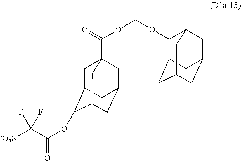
C1C2C(OC(=O)C([-O3S])(F)F)C3CC(CC1(C(OCOC1C4CC5CC(CC1C5)C4)=O)C3)C2
